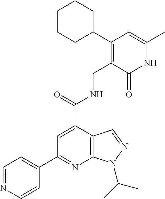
C12=C(C(C(=O)NCC3=C(C4CCCCC4)C=C(C)NC3=O)=CC(C3=CC=NC=C3)=N1)C=NN2C(C)C
